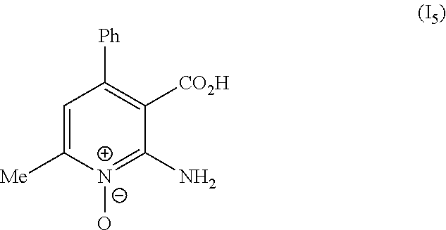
C1=C([Me])N(O)=C(N)C([CO2H])=C1[Ph]
